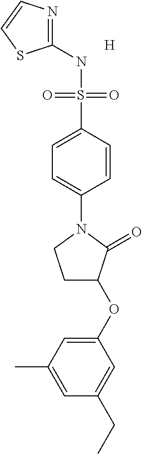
C1(NS(C2=CC=C(N3CCC(OC4=CC(C)=CC(CC)=C4)C3=O)C=C2)(=O)=O)=NC=CS1.[H]
